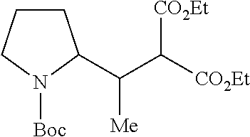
C1CCN([Boc])C1C(C([CO2Et])[CO2Et])[Me]
